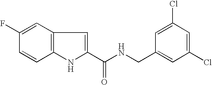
C1=C(F)C=CC2=C1C=C(C(NCC1=CC(Cl)=CC(Cl)=C1)=O)N2
